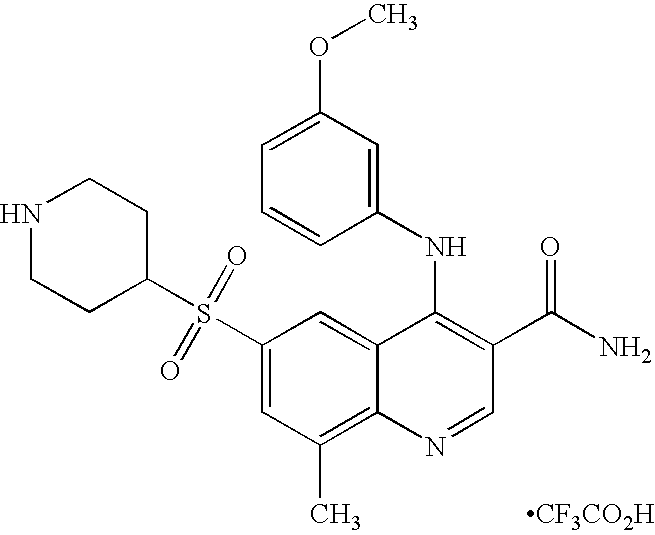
C12=CC(S(C3CCNCC3)(=O)=O)=CC(C)=C1N=CC(C(N)=O)=C2NC1=CC(OC)=CC=C1.[CF3CO2H]
